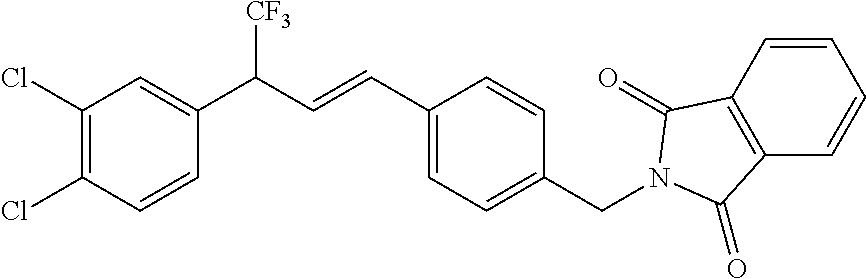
C1=CC(C(C=CC2=CC=C(CN3C(=O)C4=C(C=CC=C4)C3=O)C=C2)[CF3])=CC(Cl)=C1Cl
